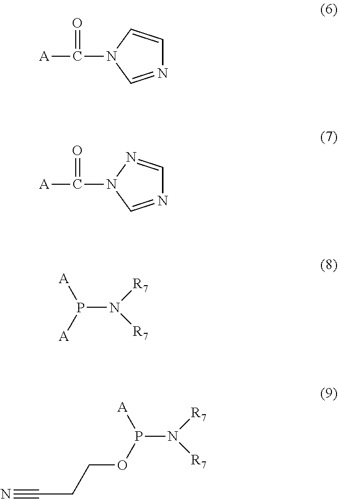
N1=CN(C(=O)[A])C=C1.N1=CN(C(=O)[A])N=C1.P(N([R7])[R7])([A])[A].P(N([R7])[R7])(OCCC#N)[A]
